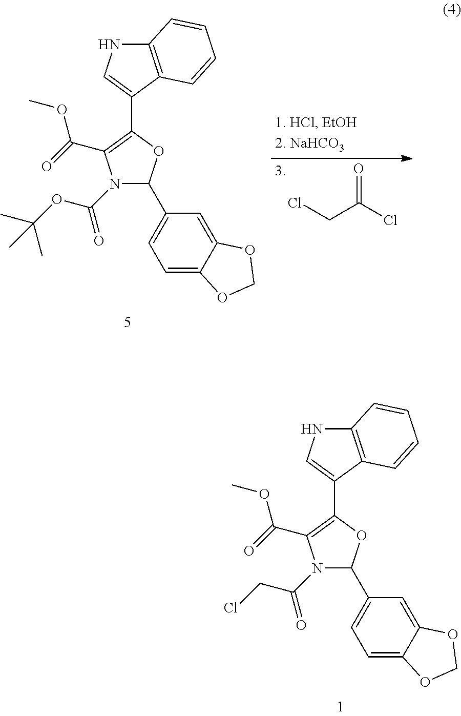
C1(C2=CNC3=C2C=CC=C3)=C(C(=O)OC)N(C(=O)CCl)C(C2=CC=C3C(=C2)OCO3)O1.O=C(Cl)CCl.C1(C2=CNC3=C2C=CC=C3)=C(C(=O)OC)N(C(=O)OC(C)(C)C)C(C2=CC=C3C(=C2)OCO3)O1
